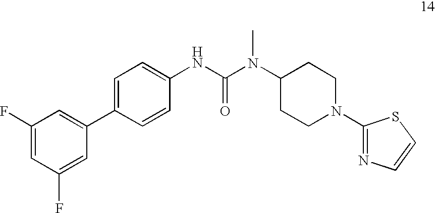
C1(F)=CC(F)=CC(C2=CC=C(NC(=O)N(C3CCN(C4=NC=CS4)CC3)C)C=C2)=C1
